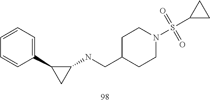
C1(C2CC2NCC2CCN(S(C3CC3)(=O)=O)CC2)=CC=CC=C1
